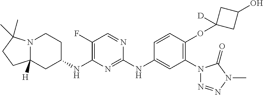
C12([H])N(C(C)(C)CC1)CCC(NC1=C(F)C=NC(NC3=CC(N4N=NN(C)C4=O)=C(OC4([D])CC(O)C4)C=C3)=N1)C2
